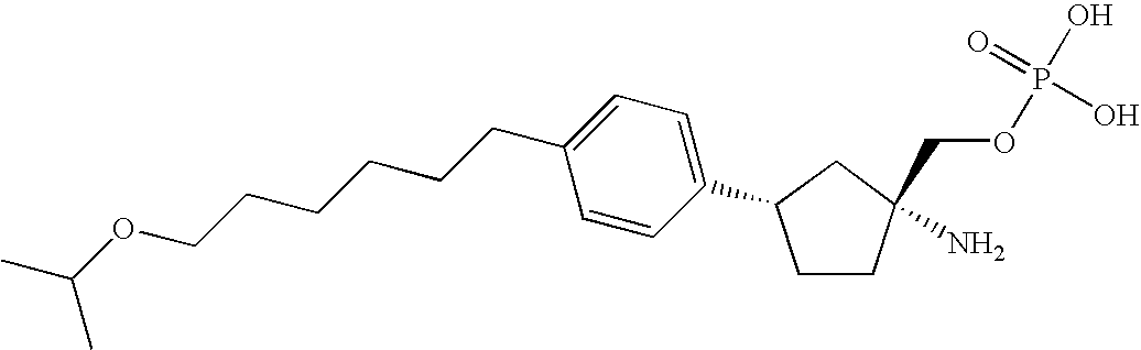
C1=CC(C2CCC(N)(COP(O)(=O)O)C2)=CC=C1CCCCCCOC(C)C
